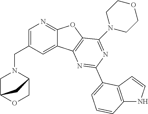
C1=C(CN2CC3OCC2C3)C=C2C(=N1)OC1=C2N=C(C2=CC=CC3=C2C=CN3)N=C1N1CCOCC1
